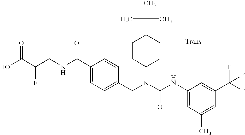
OC(C(CNC(C1=CC=C(CN(C(NC2=CC(C)=CC(C(F)(F)F)=C2)=O)C2CCC(C(C)(C)C)CC2)C=C1)=O)F)=O
